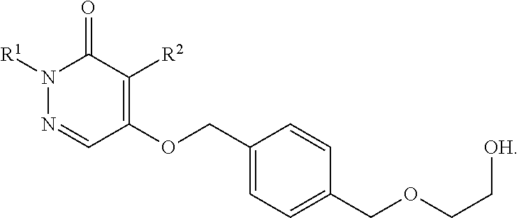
C1(OCC2=CC=C(COCC[OH])C=C2)=C([R2])C(=O)N([R1])N=C1
